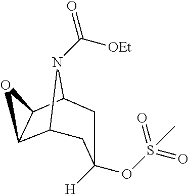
C12C3C(C(N1C([OEt])=O)CC([H])(OS(=O)(=O)C)C2)O3
